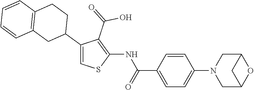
C1(C2CCC3=C(C2)C=CC=C3)=CSC(NC(C2=CC=C(N3CC4OC(C3)C4)C=C2)=O)=C1C(=O)O
